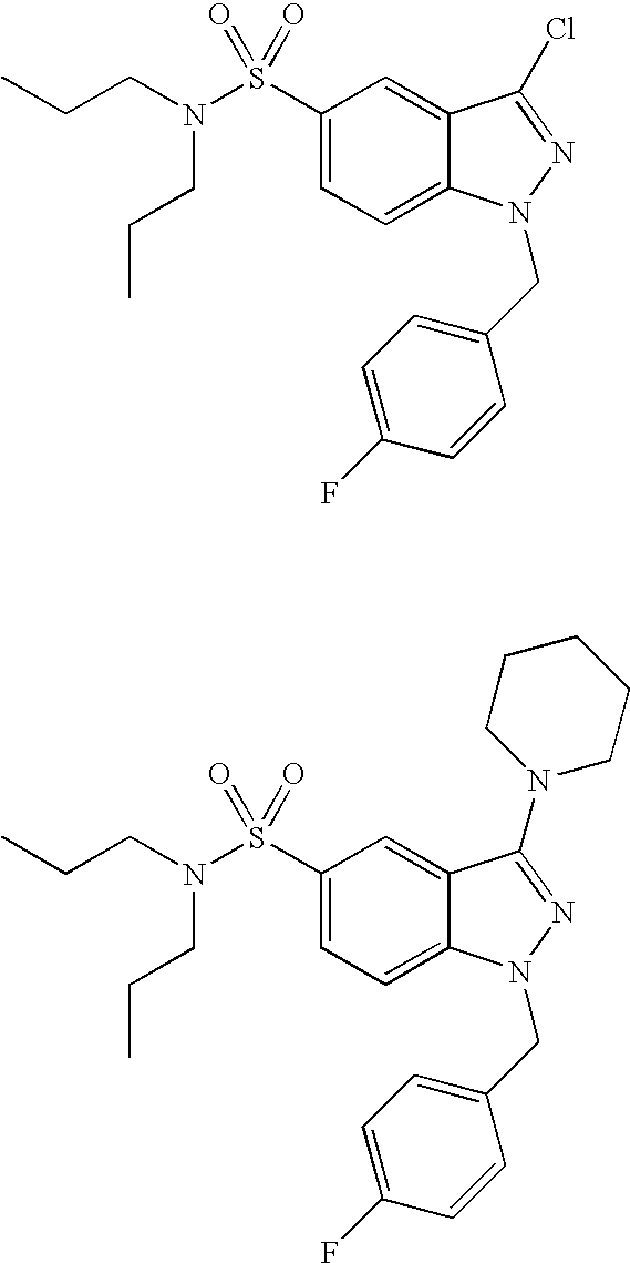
C1(S(N(CCC)CCC)(=O)=O)=CC=C2C(=C1)C(Cl)=NN2CC1=CC=C(F)C=C1.C1(S(N(CCC)CCC)(=O)=O)=CC=C2C(=C1)C(N1CCCCC1)=NN2CC1=CC=C(F)C=C1
